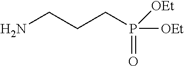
C(CN)CP([OEt])([OEt])=O
